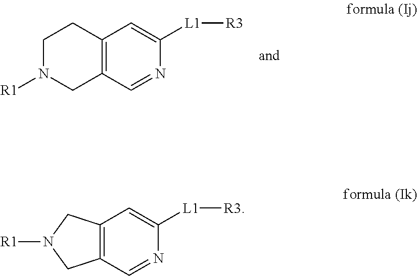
C12=C(C=NC([L1][R3])=C1)CN([R1])CC2.C1=NC([L1][R3])=CC2=C1CN([R1])C2
